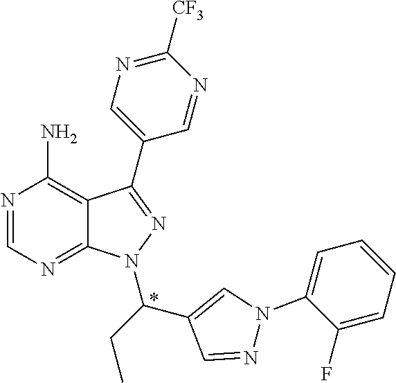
N1=CN=C2C(=C1N)C(C1=CN=C([CF3])N=C1)=NN2C(CC)C1=CN(C2=CC=CC=C2F)N=C1
